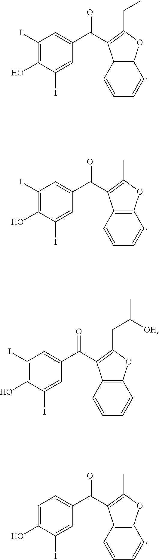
C1(I)=C(O)C(I)=CC(C(=O)C2=C(CC)OC3=C2C=CC=C3)=C1.C1(I)=C(O)C(I)=CC(C(=O)C2=C(C)OC3=C2C=CC=C3)=C1.C1(I)=C(O)C(I)=CC(C(=O)C2=C(CC(C)[OH])OC3=C2C=CC=C3)=C1.C1=C(O)C(I)=CC(C(=O)C2=C(C)OC3=C2C=CC=C3)=C1
